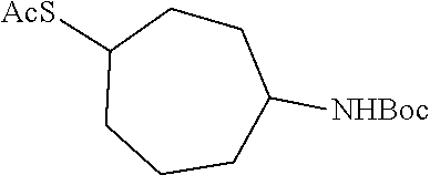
C1([AcS])CCCC([NHBoc])CC1
